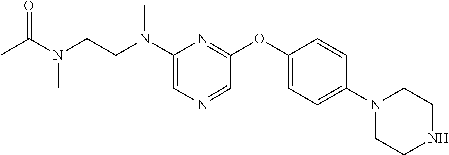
C1(N(CCN(C)C(=O)C)C)=CN=CC(OC2=CC=C(N3CCNCC3)C=C2)=N1
